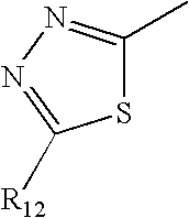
S1C(C)=NN=C1[R12]
